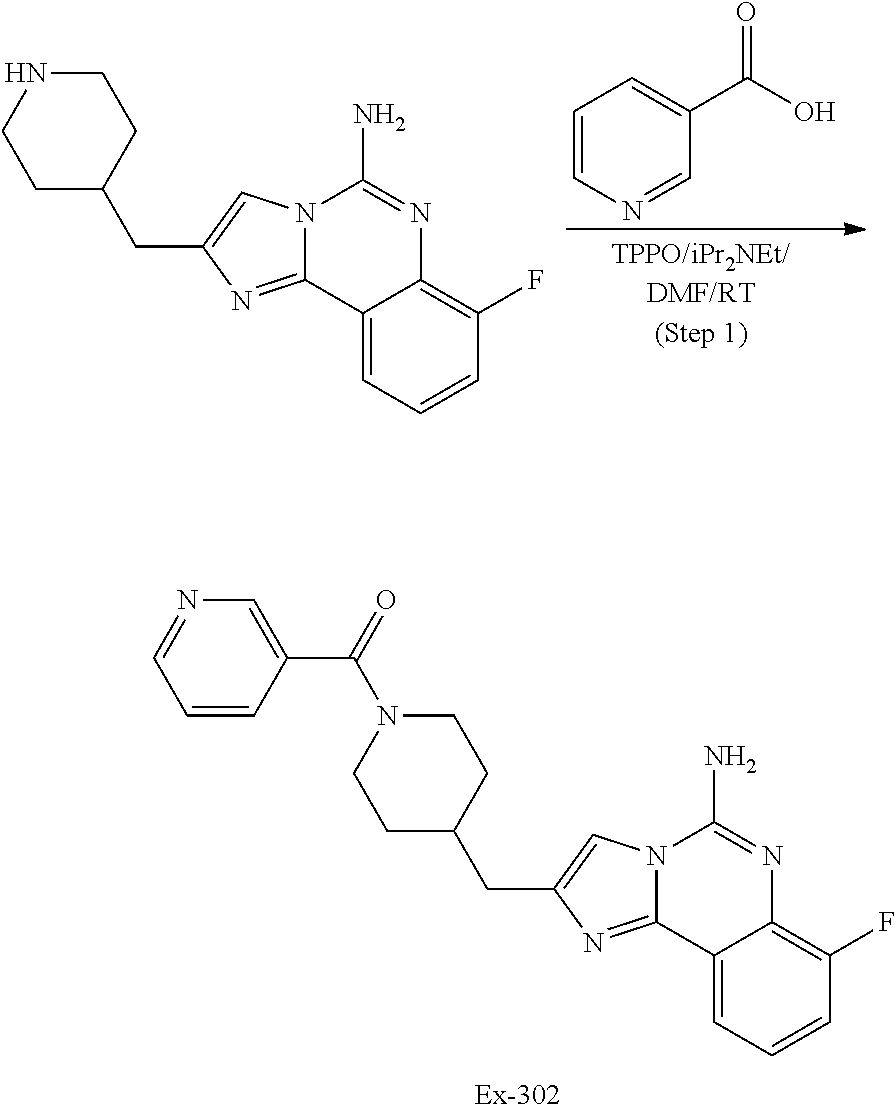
C12=CC=CC(F)=C1N=C(N)N1C2=NC(CC2CCNCC2)=C1.C1=NC=CC=C1C(O)=O.C12=CC=CC(F)=C1N=C(N)N1C2=NC(CC2CCN(C(=O)C3=CN=CC=C3)CC2)=C1
